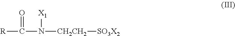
[R]C(N([CH2CH2][SO3X2])[X1])=O
